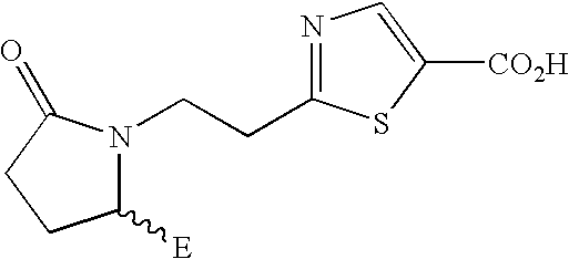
C1([E])N(CCC2=NC=C([CO2H])S2)C(=O)CC1
